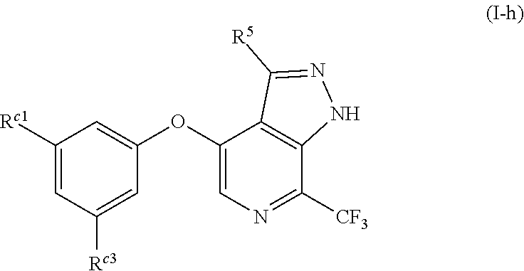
O(C1=CN=C([CF3])C2=C1C([R5])=NN2)C1=CC([Rc1])=CC([Rc3])=C1
